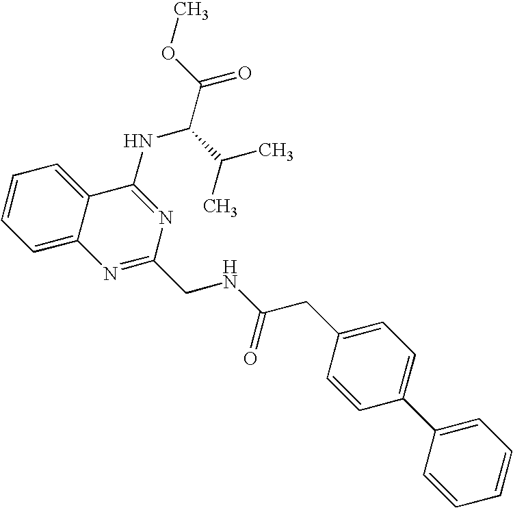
C1=CC=C2C(=C1)C(NC(C(C)C)C(=O)OC)=NC(CNC(=O)CC1=CC=C(C3=CC=CC=C3)C=C1)=N2
